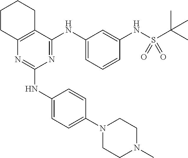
N1(C2=CC=C(NC3=NC4=C(C(NC5=CC=CC(NS(C(C)(C)C)(=O)=O)=C5)=N3)CCCC4)C=C2)CCN(C)CC1
